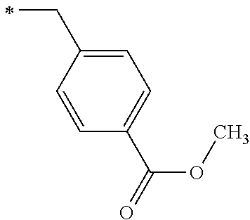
C(C1=CC=C(C(OC)=O)C=C1)C
